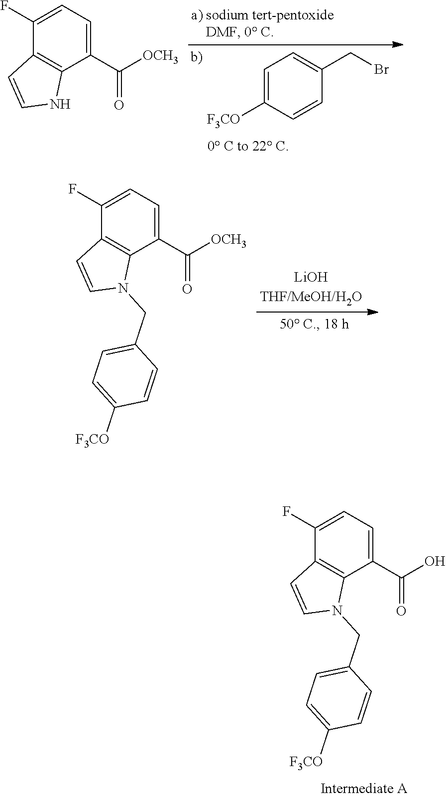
C1=C([F3CO])C=CC(CBr)=C1.C1(F)=CC=C(C([OCH3])=O)C2=C1C=CN2.C1(F)=CC=C(C([OCH3])=O)C2=C1C=CN2CC1=CC=C([F3CO])C=C1.C1(F)=CC=C(C(O)=O)C2=C1C=CN2CC1=CC=C([F3CO])C=C1
